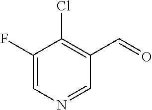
C1(F)=CN=CC(C=O)=C1Cl
